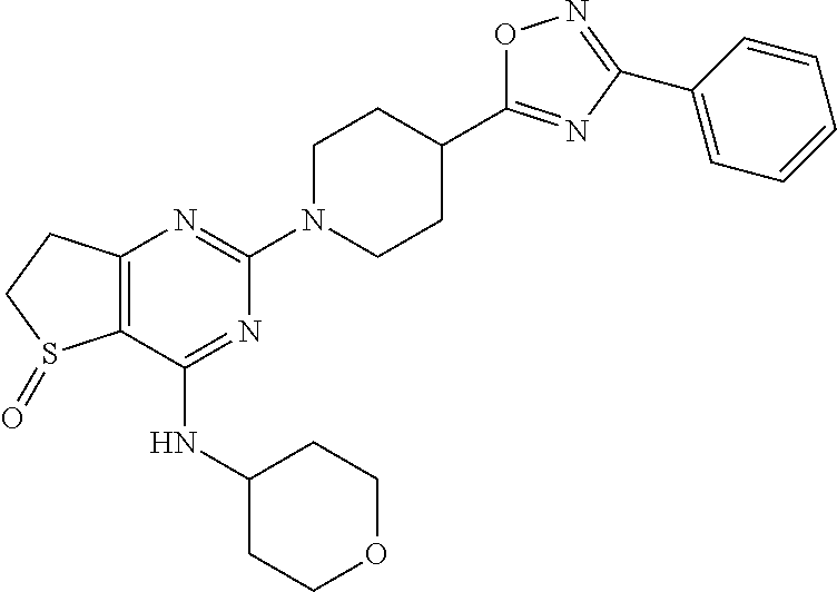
C12=C(CCS1=O)N=C(N1CCC(C3=NC(C4=CC=CC=C4)=NO3)CC1)N=C2NC1CCOCC1
